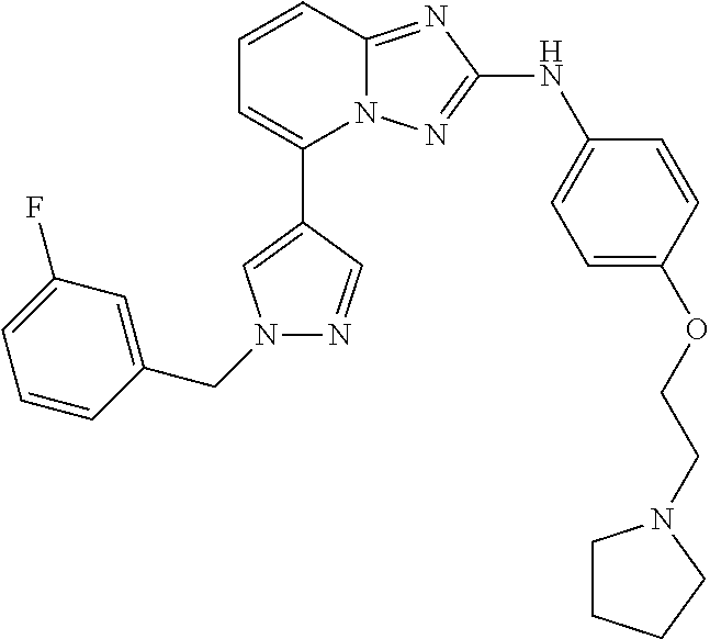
C1=CC2=NC(NC3=CC=C(OCCN4CCCC4)C=C3)=NN2C(C2=CN(CC3=CC(F)=CC=C3)N=C2)=C1
